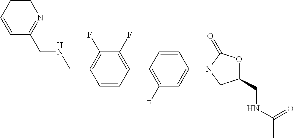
C1(CNCC2=NC=CC=C2)=C(F)C(F)=C(C2=C(F)C=C(N3C(=O)OC(CNC(C)=O)C3)C=C2)C=C1
